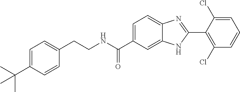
N(C(C1=CC=C2C(=C1)NC(C1=C(Cl)C=CC=C1Cl)=N2)=O)CCC1=CC=C(C(C)(C)C)C=C1
